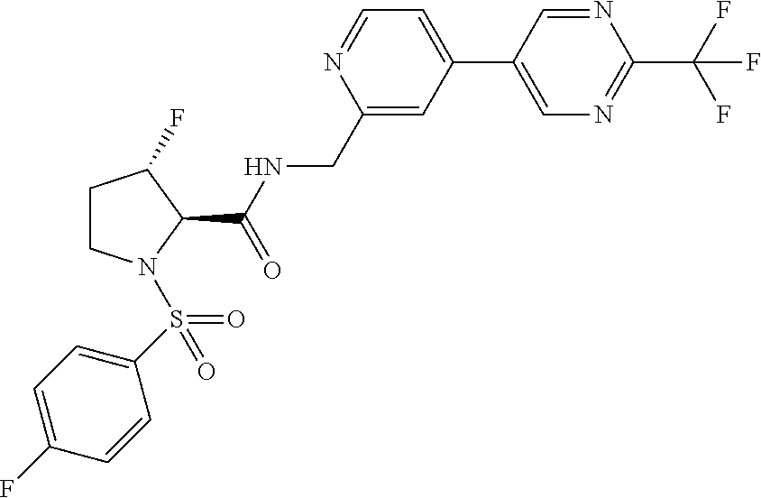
N1=CC(C2=CC=NC(CNC(C3C(F)CCN3S(=O)(C3=CC=C(F)C=C3)=O)=O)=C2)=CN=C1C(F)(F)F
